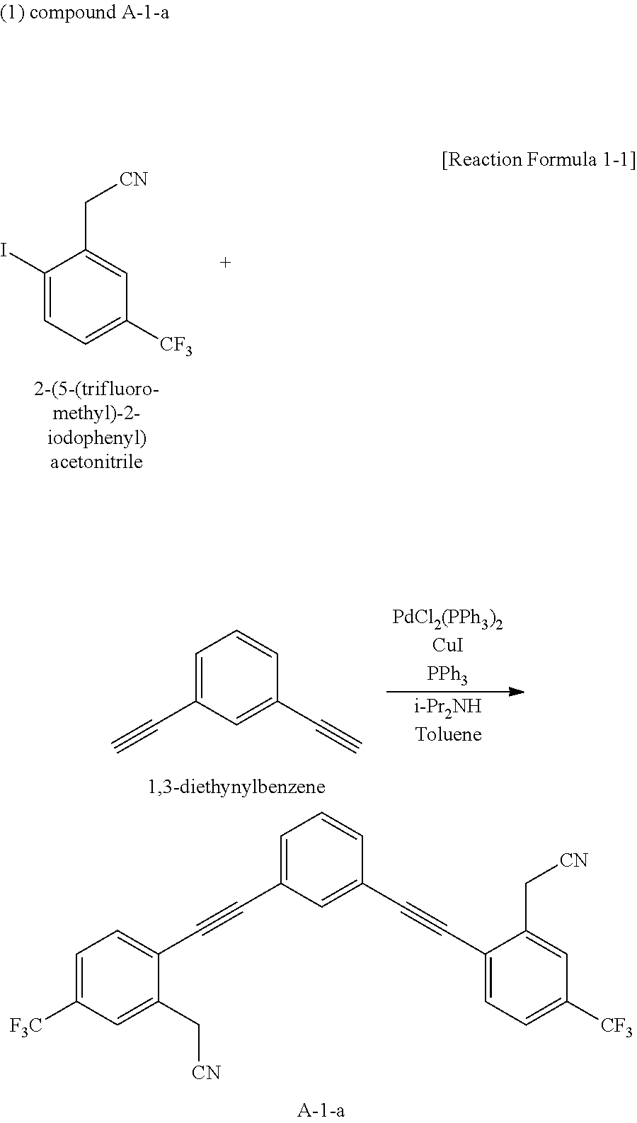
C1(I)=CC=C([CF3])C=C1C[CN].C1=C(C#CC2=CC=C([F3C])C=C2C[CN])C=C(C#CC2=CC=C([CF3])C=C2C[CN])C=C1.C1=C(C#C)C=C(C#C)C=C1.[PdCl2(PPh3)2CuIPPh3].[i-Pr2NHToluene]
